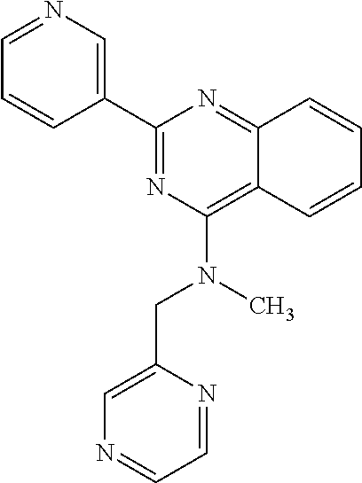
C1=CC2=NC(C3=CN=CC=C3)=NC(N(CC3=CN=CC=N3)C)=C2C=C1
